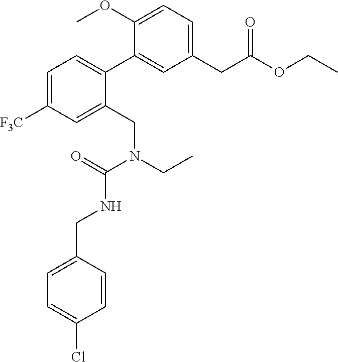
C1=C([F3C])C=C(CN(CC)C(=O)NCC2=CC=C(Cl)C=C2)C(C2=CC(CC(OCC)=O)=CC=C2OC)=C1
